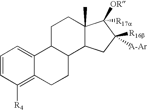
C1=CC([R4])=C2C(=C1)C1C(CC2)C2C(C)(CC1)C([OR])([R17a])C([R16b])([A-Ar])C2
